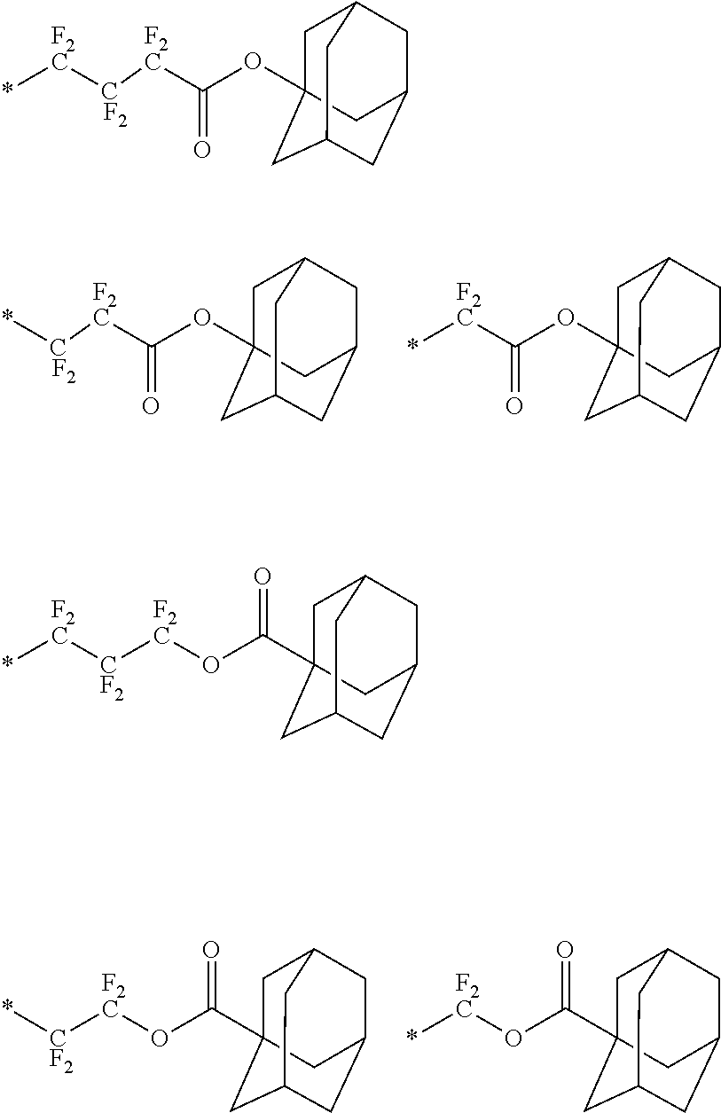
C1C2(OC([F2C][C  F2]*)=O)CC3CC(CC1C3)C2.C1C2(OC([F2C]*)=O)CC3CC(CC1C3)C2.C1C2(C(O[F2C][CF2]*)=O)CC3CC(CC1C3)C2.C1C2(C(O[F2C]*)=O)CC3CC(CC1C3)C2.C1C2(OC([F2C][C  F2][F2C]*)=O)CC3CC(CC1C3)C2.C1C2(C(O[F2C][CF2][F2C]*)=O)CC3CC(CC1C3)C2
